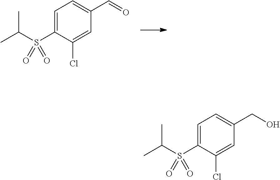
C1=C(S(C(C)C)(=O)=O)C(Cl)=CC(C=O)=C1.C1=C(S(C(C)C)(=O)=O)C(Cl)=CC(CO)=C1
